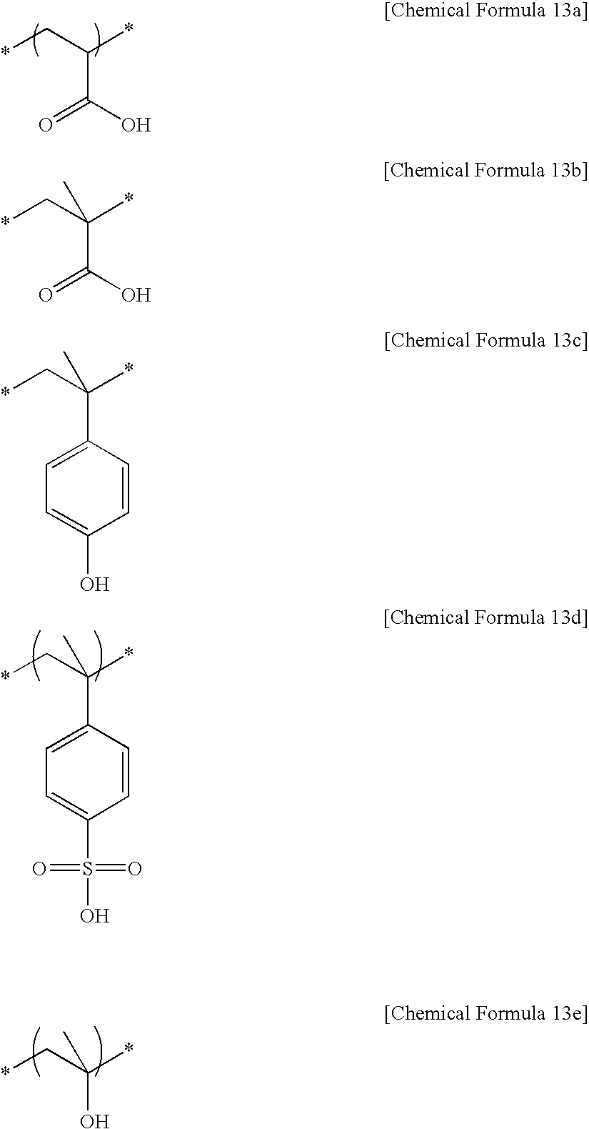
C(C(O)=O)(C*)*.C(C1=CC=C(S(O)(=O)=O)C=C1)(C*)(*)C.C(O)(C*)(*)C.C(C(O)=O)(C*)(*)C.C(C1=CC=C(O)C=C1)(C*)(*)C
